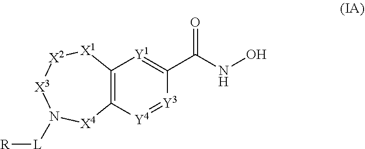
[X3]1N([L][R])[X4]C2=C([X1][X2]1)[Y1]=C(C(NO)=O)[Y3]=[Y4]2
